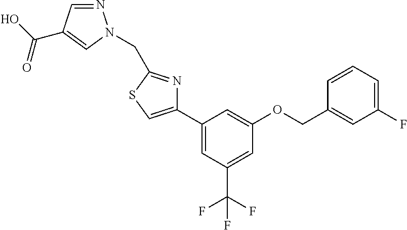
N1=CC(C(O)=O)=CN1CC1=NC(C2=CC(C(F)(F)F)=CC(OCC3=CC(F)=CC=C3)=C2)=CS1
